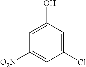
C1(Cl)=CC(O)=CC([O2N])=C1
